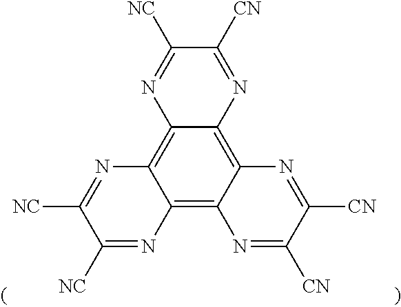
C1([CN])=NC2=C3C(=C4C(=C2N=C1[NC])N=C([NC])C([NC])=N4)N=C([CN])C([CN])=N3
